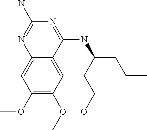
C1(OC)=C(OC)C=C2C(=C1)N=C(N)N=C2NC(CCO)CCC
